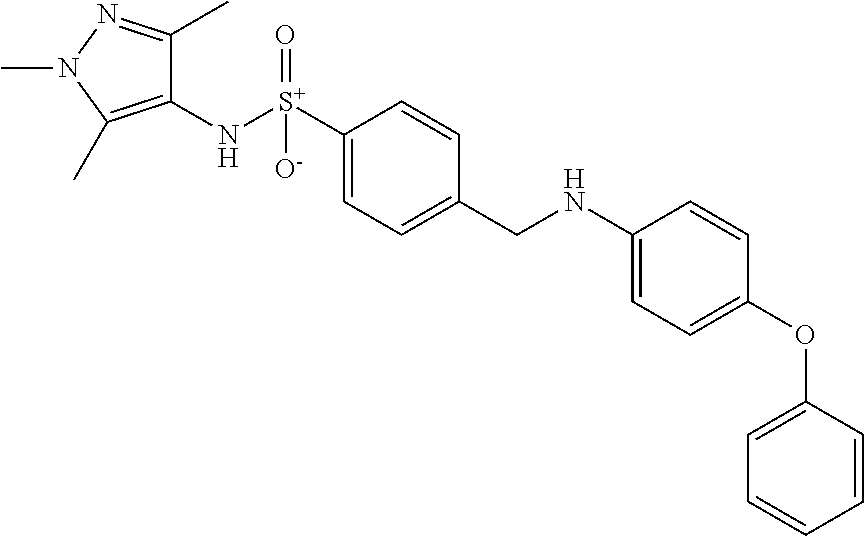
C1(N[S+](C2=CC=C(CNC3=CC=C(OC4=CC=CC=C4)C=C3)C=C2)(=O)[O-])=C(C)N(C)N=C1C
